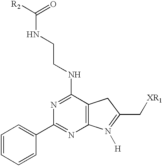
C(NCCNC1=NC(C2=CC=CC=C2)=NC2=C1CC(C[XR1])=N2[H])([R2])=O
